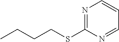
N1=C(SCCCC)N=CC=C1
